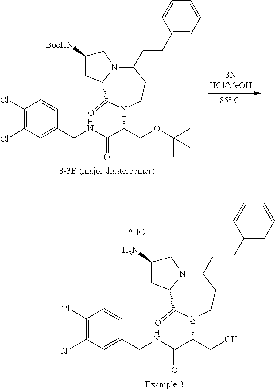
C1(Cl)=C(Cl)C=C(CNC(=O)C(CO)N2C(=O)C3N(C(CCC4=CC=CC=C4)CC2)CC(N)C3)C=C1.C1(Cl)=C(Cl)C=C(CNC(=O)C(COC(C)(C)C)N2C(=O)C3N(C(CCC4=CC=CC=C4)CC2)CC([BocHN])C3)C=C1
